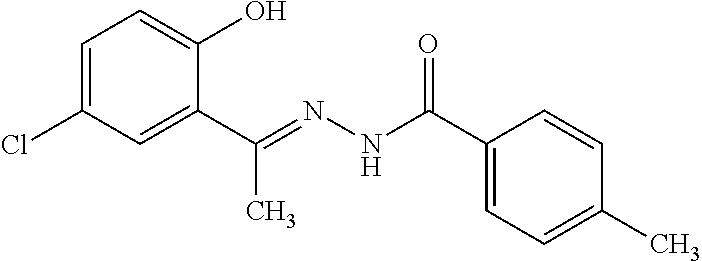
C1=C(Cl)C=C(C(=NNC(C2=CC=C(C)C=C2)=O)C)C(O)=C1
